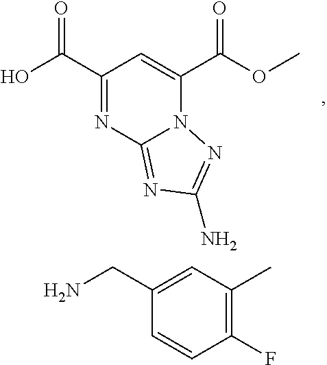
C1(C(O)=O)=NC2=NC(N)=NN2C(C(OC)=O)=C1.C1(F)=C(C)C=C(CN)C=C1
